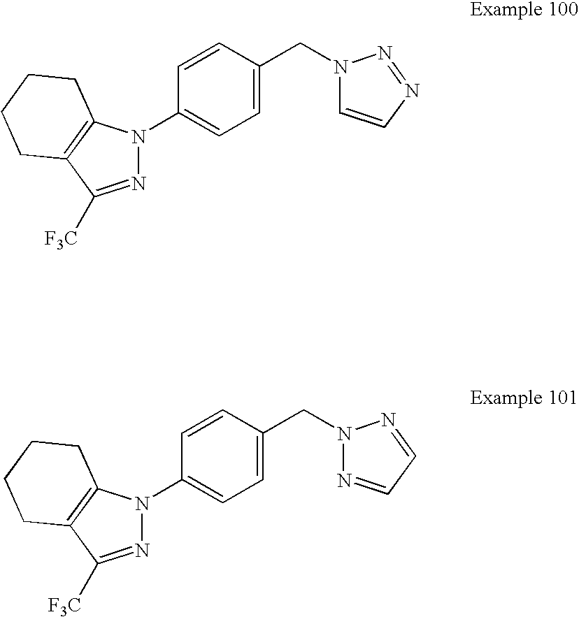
N1=C([F3C])C2=C(N1C1=CC=C(CN3C=CN=N3)C=C1)CCCC2.N1=C([F3C])C2=C(N1C1=CC=C(CN3N=CC=N3)C=C1)CCCC2
